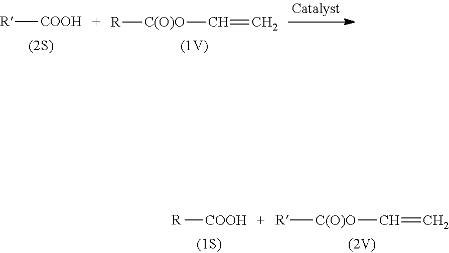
[R][COOH].[R][C(O)O]C=C.[R][COOH].[R][C(O)O]C=C
